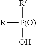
[R][P(O)](O)[R]
